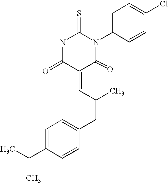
N1C(=O)C(=CC(CC2=CC=C(C(C)C)C=C2)C)C(=O)N(C2=CC=C(Cl)C=C2)C1=S
